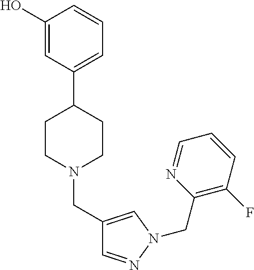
C1(O)=CC(C2CCN(CC3=CN(CC4=C(F)C=CC=N4)N=C3)CC2)=CC=C1
